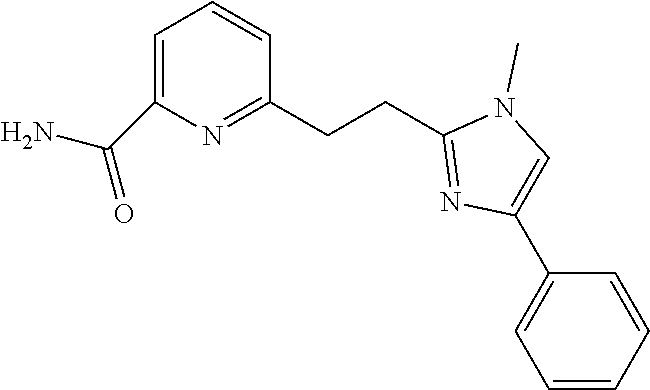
C1=C(C(=O)N)N=C(CCC2=NC(C3=CC=CC=C3)=CN2C)C=C1
